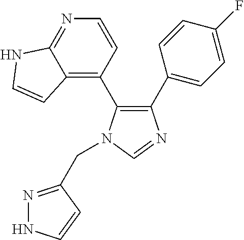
C1(C2=CC=C(F)C=C2)=C(C2=C3C(=NC=C2)NC=C3)N(CC2=NNC=C2)C=N1
